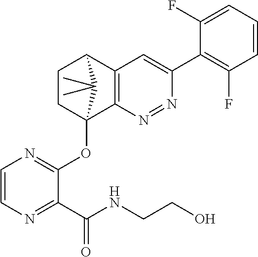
C1CC2(OC3=NC=CN=C3C(NCCO)=O)C3=C(C1C2(C)C)C=C(C1=C(F)C=CC=C1F)N=N3
